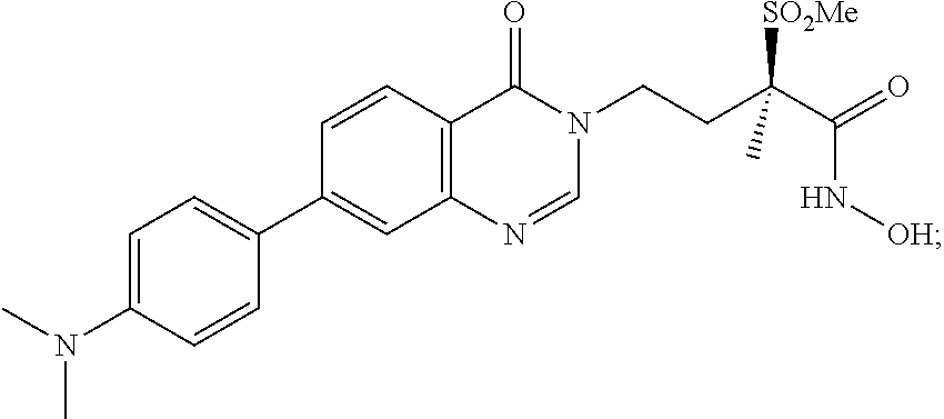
C1=NC2=C(C=CC(C3=CC=C(N(C)C)C=C3)=C2)C(=O)N1CCC(C(=O)N[OH])([SO2Me])C
